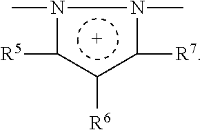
n1(C)n(C)-c([R7])c([R6])c-1[R5]
